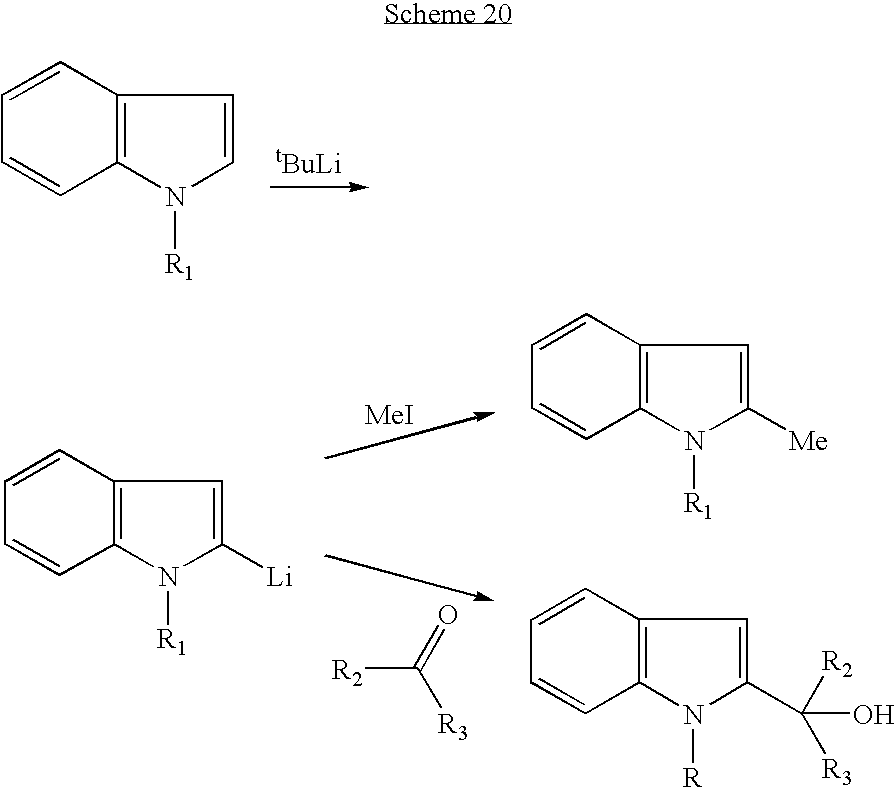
C1=CC2=C(C=C1)N([R1])C=C2.C1=CC2=C(C=C1)N([R1])C([Li])=C2.[MeI].[R2]C(=O)[R3].C1=CC2=C(C=C1)N([R])C(C(O)([R2])[R3])=C2.C1=CC2=C(C=C1)N([R1])C([Me])=C2
